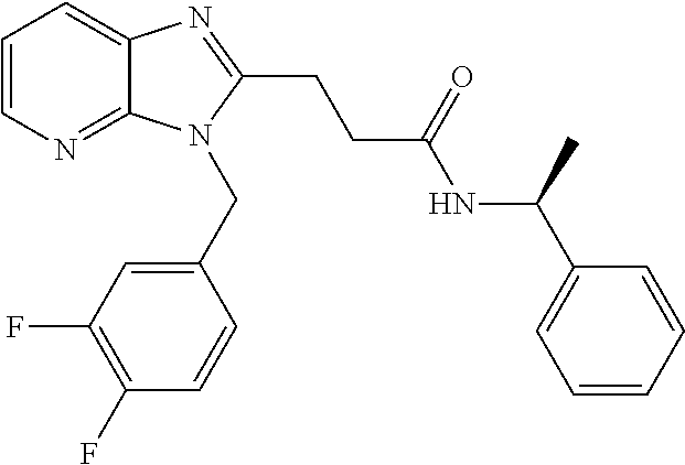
C1=CN=C2C(=C1)N=C(CCC(NC(C1=CC=CC=C1)C)=O)N2CC1=CC(F)=C(F)C=C1
